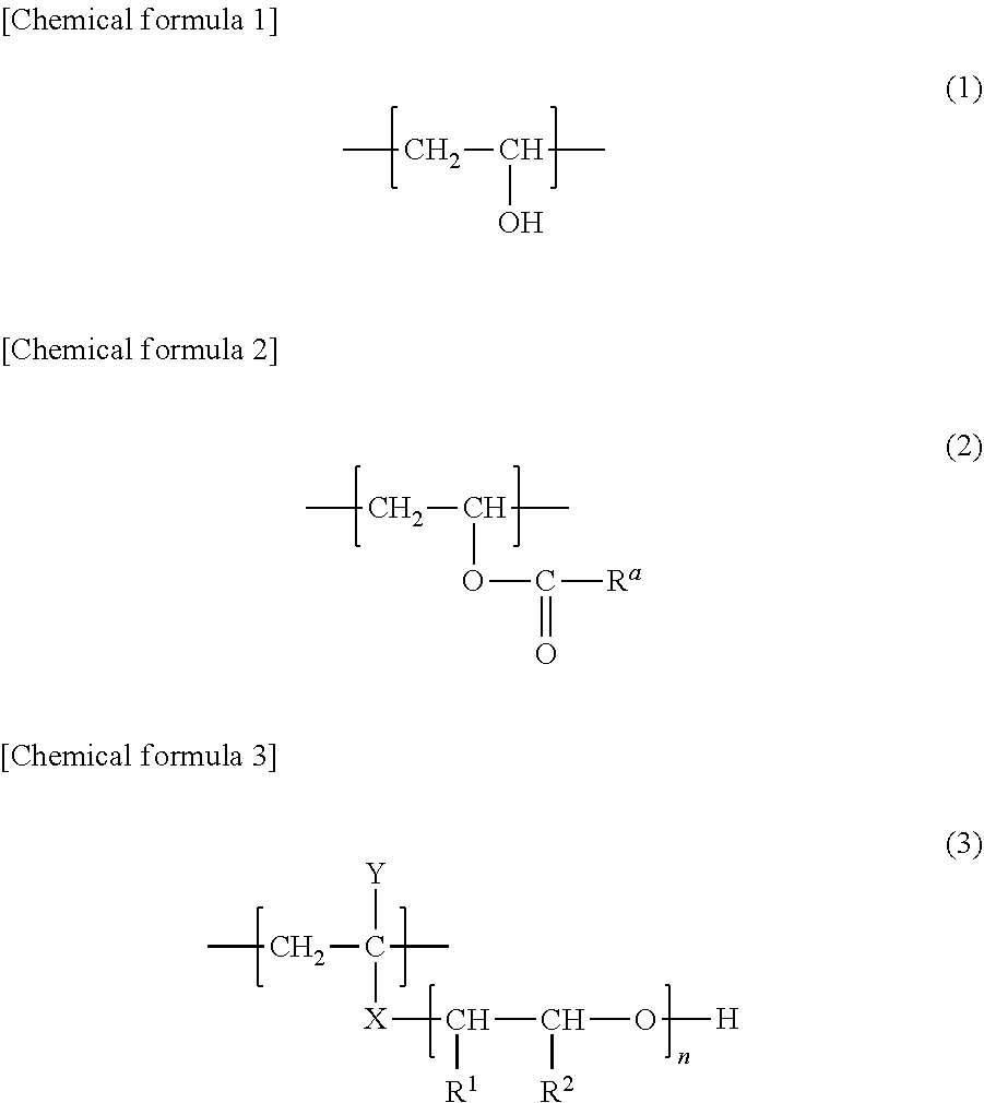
CCC(C)([Y])[X]C(C(O[H])[R2])[R1].CCC(C)O.CCC(C)OC([Ra])=O
